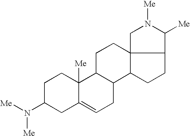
C1C(N([Me])[Me])CC2=CCC3C(C2([Me])C1)CCC12C3CCC1C([Me])N([Me])C2
